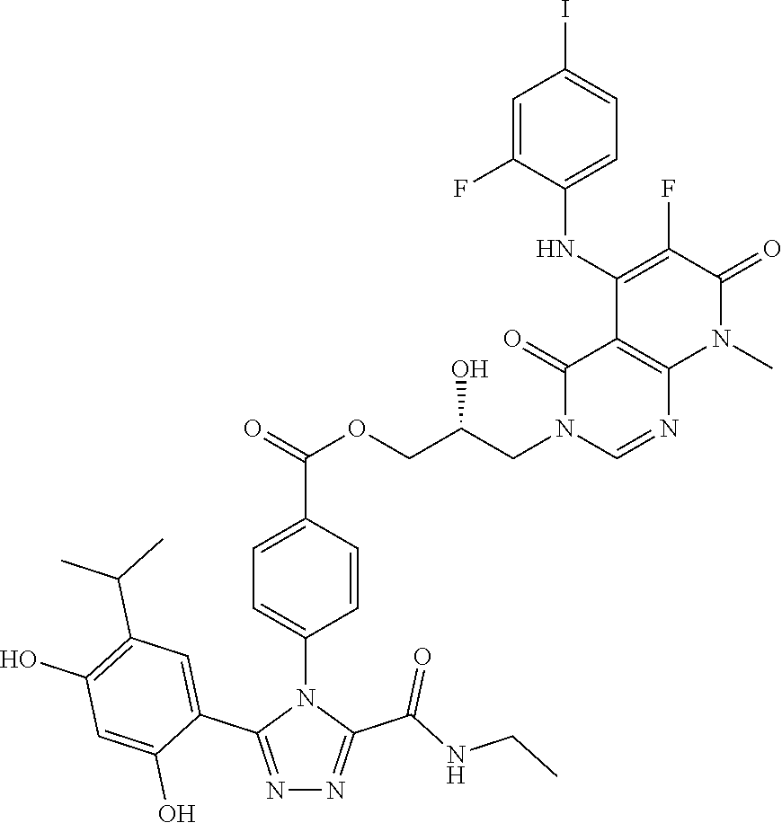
C1=C(F)C(NC2=C(F)C(=O)N(C)C3=C2C(=O)N(CC(COC(=O)C2=CC=C(N4C(C5=CC(C(C)C)=C(O)C=C5O)=NN=C4C(=O)NCC)C=C2)O)C=N3)=CC=C1I
